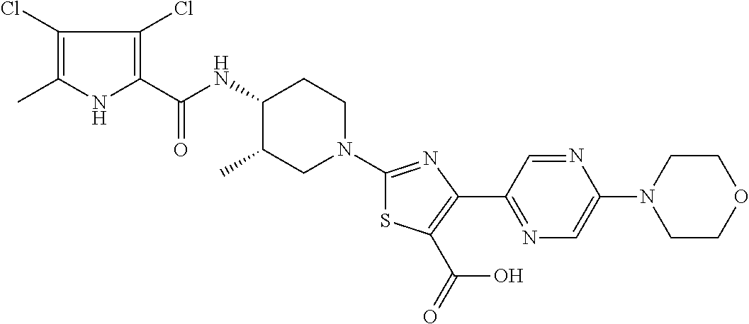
C1(Cl)=C(C)NC(C(NC2C(C)CN(C3=NC(C4=NC=C(N5CCOCC5)N=C4)=C(C(=O)O)S3)CC2)=O)=C1Cl
